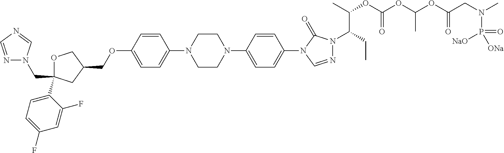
C(OC1=CC=C(N2CCN(C3=CC=C(N4C(=O)N(C(C(C)OC(OC(OC(CN(C)P(=O)([NaO])[ONa])=O)C)=O)CC)N=C4)C=C3)CC2)C=C1)C1COC(CN2N=CN=C2)(C2=CC=C(F)C=C2F)C1
